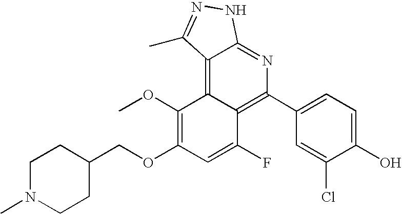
C1N(C)CCC(COC2=C(OC)C3=C4C(=NC(C5=CC=C(O)C(Cl)=C5)=C3C(F)=C2)NN=C4C)C1
